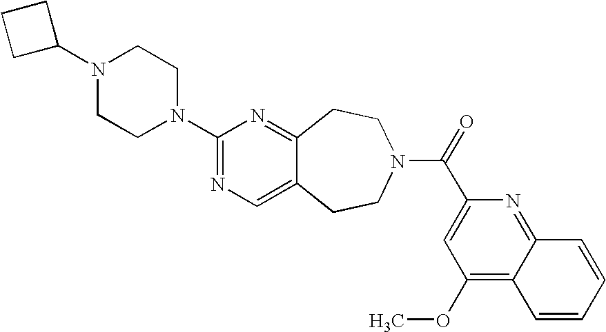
C1(N2CCN(C3=NC=C4C(=N3)CCN(C(=O)C3=CC(OC)=C5C(=N3)C=CC=C5)CC4)CC2)CCC1
